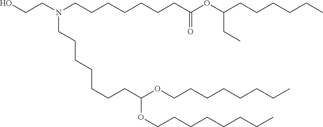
OCCN(CCCCCCCC(OC(CCCCCC)CC)=O)CCCCCCCC(OCCCCCCCC)OCCCCCCCC
